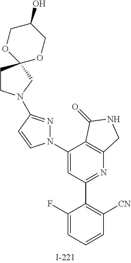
C1(F)=CC=CC([CN])=C1C1=NC2=C(C(N3N=C(N4CCC5(C4)OCC(O)CO5)C=C3)=C1)C(=O)NC2
